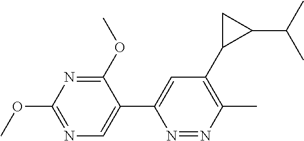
O(C)C1=NC(OC)=NC=C1C1=CC(C2C(C(C)C)C2)=C(C)N=N1
